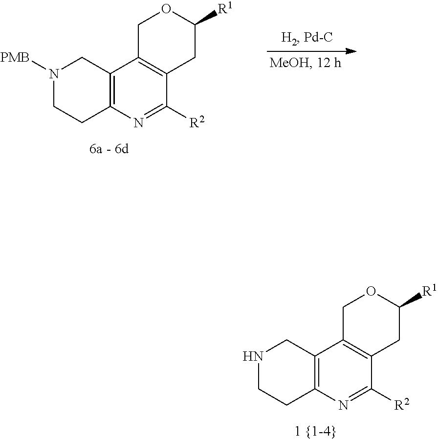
N1CCC2=C(C1)C1=C(C([R2])=N2)CC([R1])OC1.N1([PMB])CCC2=C(C1)C1=C(C([R2])=N2)CC([R1])OC1
